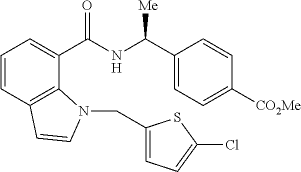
C1=CC2=C(C(C(NC(C3=CC=C([CO2Me])C=C3)[Me])=O)=C1)N(CC1=CC=C(Cl)S1)C=C2
